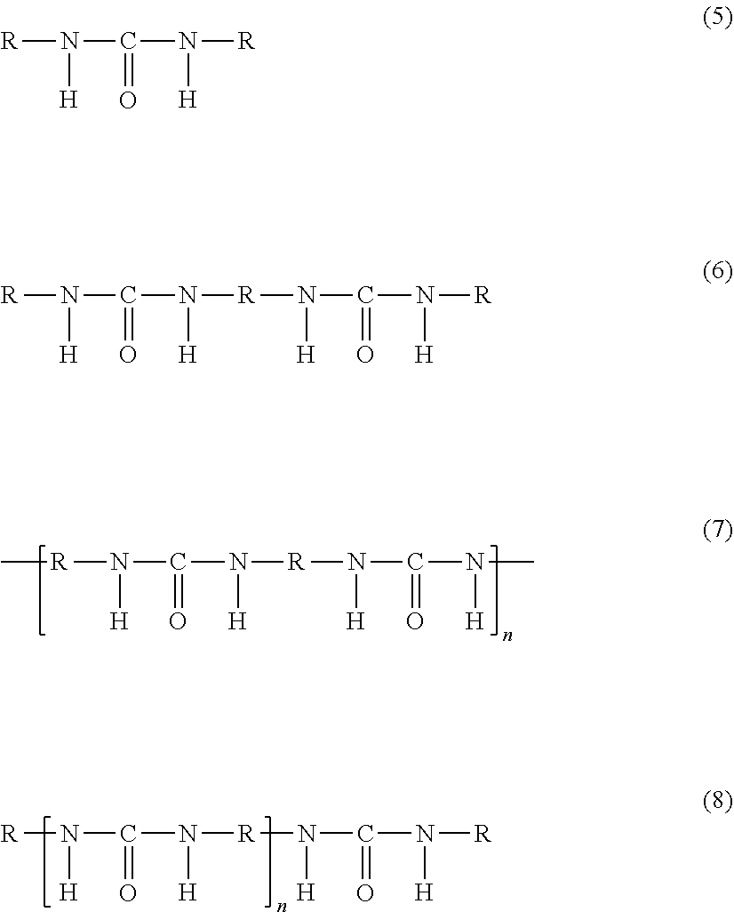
[R](N(C(N([H])[R]N(C(N(C)[H])=O)[H])=O)[H])C.[R]N(C(N([H])[R]N(C(N([R])[H])=O)[H])=O)[H].[R]N(C(N([H])[R])=O)[H].[R]N(C(N([H])[R]N(C(N([R])[H])=O)[H])=O)[H]
